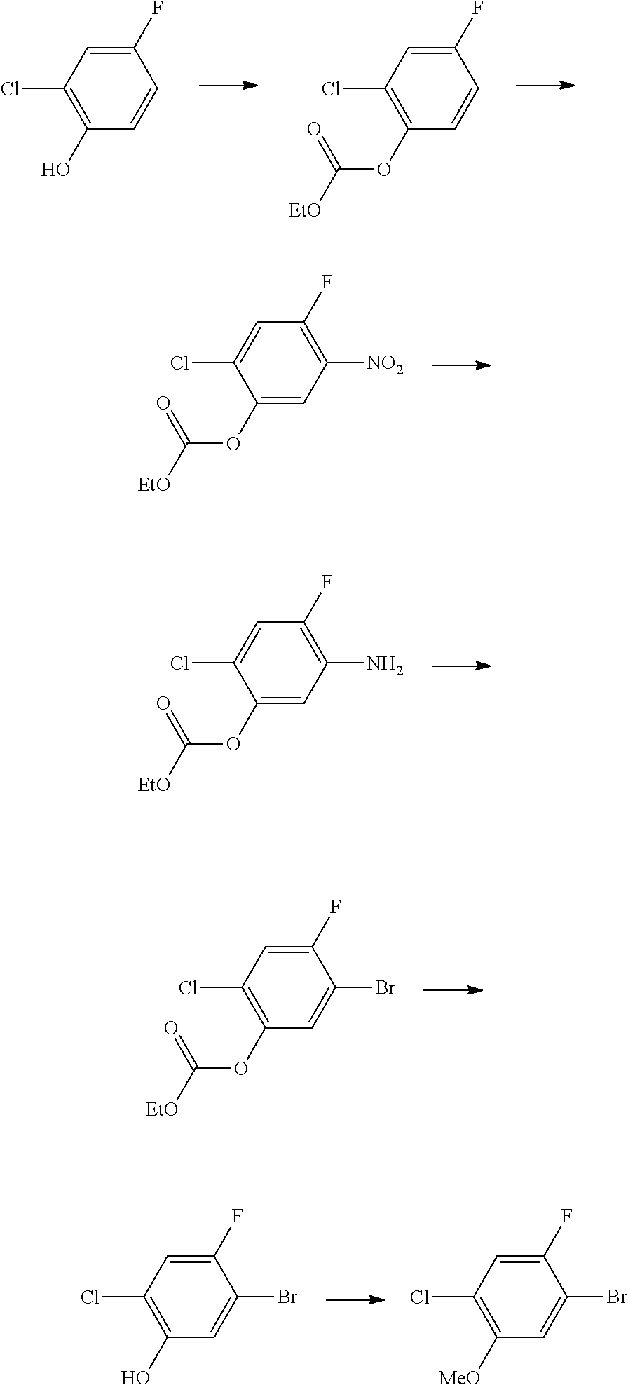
C1(O)=C(Cl)C=C(F)C=C1.C1(OC(=O)[EtO])=C(Cl)C=C(F)C=C1.C1(OC(=O)[EtO])=CC([NO2])=C(F)C=C1Cl.C1(OC(=O)[EtO])=CC(N)=C(F)C=C1Cl.C1(OC(=O)[EtO])=C(Cl)C=C(F)C(Br)=C1.C1(O)=C(Cl)C=C(F)C(Br)=C1.C1([MeO])=C(Cl)C=C(F)C(Br)=C1
